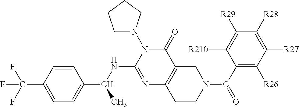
C1=CC(C(F)(F)F)=CC=C1C(C)NC1=NC2=C(C(=O)N1N1CCCC1)CN(C(=O)C1=C([R26])C([R27])=C([R28])C([R29])=C1[R210])CC2
